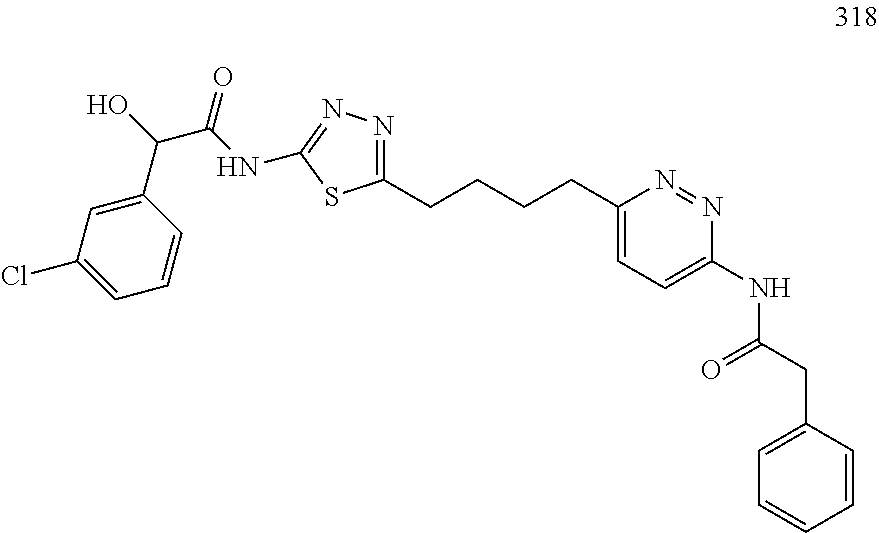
C1(CCCCC2=CC=C(NC(CC3=CC=CC=C3)=O)N=N2)=NN=C(NC(C(O)C2=CC(Cl)=CC=C2)=O)S1
